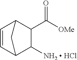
C1=CC2C([NH2  HCl])C(C([OMe])=O)C1C2
